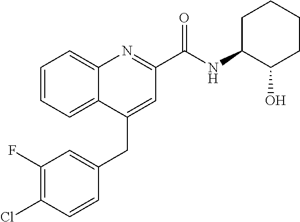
C1(F)=C(Cl)C=CC(CC2=CC(C(NC3C(O)CCCC3)=O)=NC3=CC=CC=C23)=C1
